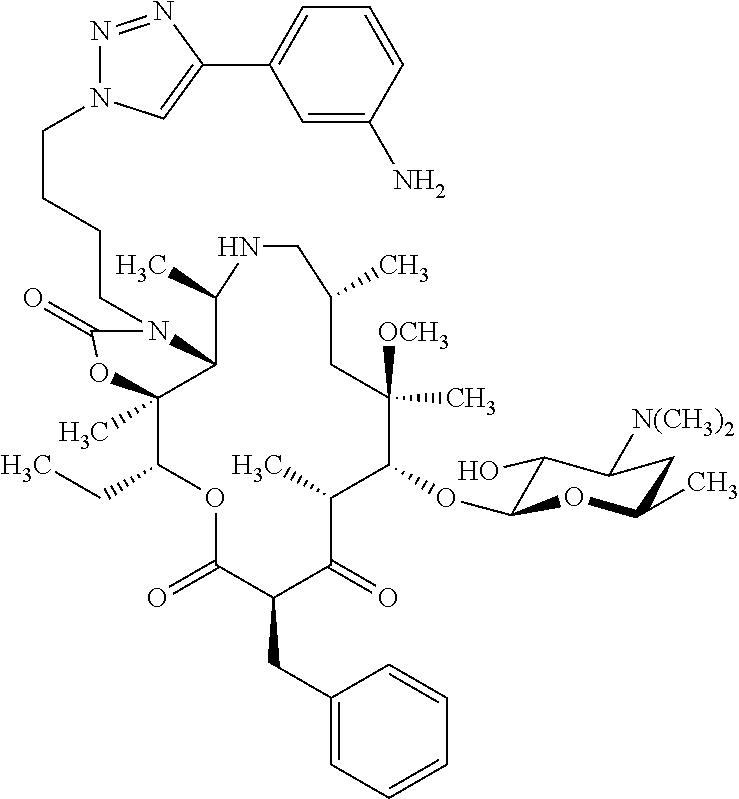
C12C(C)(C(CC)OC(=O)C(CC3=CC=CC=C3)C(=O)C(C)C(OC3C(O)C([N(CH3)2])CC(C)O3)C([OCH3])(C)CC(C)CNC1C)OC(=O)N2CCCCN1N=NC(C2=CC=CC(N)=C2)=C1
